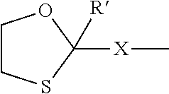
C1CSC([X]C)([R])O1
